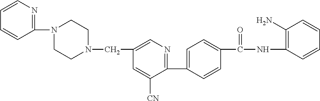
C(C1=CN=C(C2=CC=C(C(NC3=C(N)C=CC=C3)=O)C=C2)C([CN])=C1)N1CCN(C2=NC=CC=C2)CC1
